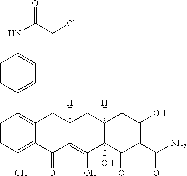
C1=CC(O)=C2C(=C1C1=CC=C(NC(=O)CCl)C=C1)CC1([H])C(=C(O)C3(O)C([H])(C1)CC(O)=C(C(N)=O)C3=O)C2=O
